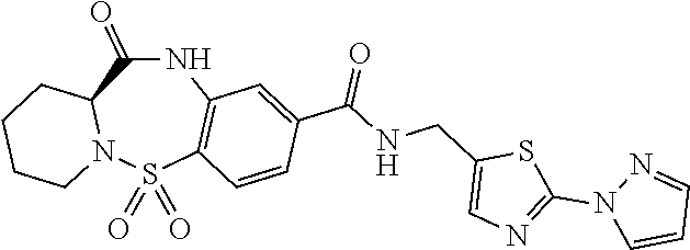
N1C(=O)C2N(S(=O)(=O)C3=C1C=C(C(NCC1=CN=C(N4C=CC=N4)S1)=O)C=C3)CCCC2
